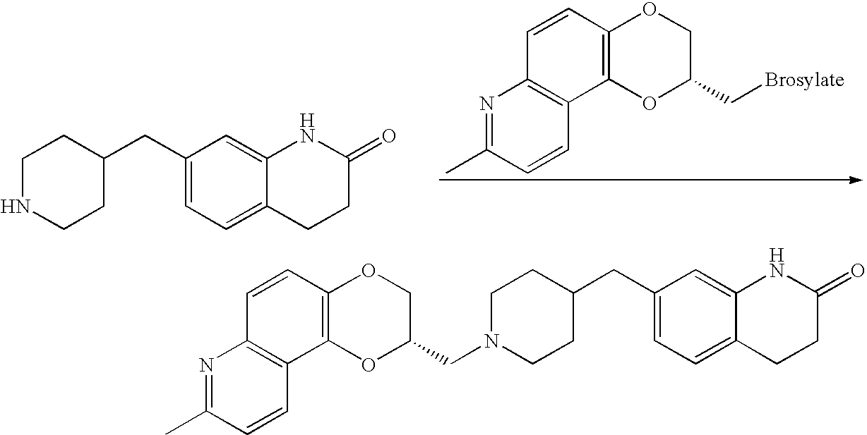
C1NCCC(CC2=CC=C3C(=C2)NC(=O)CC3)C1.N1=C(C)C=CC2=C1C=CC1=C2OC(C[Brosylate])CO1.N1=C(C)C=CC2=C1C=CC1=C2OC(CN2CCC(CC3=CC=C4C(=C3)NC(=O)CC4)CC2)CO1
